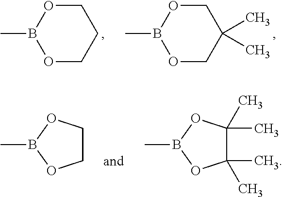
O1CCCOB1C.O1CC(C)(C)COB1C.B1(C)OCCO1.B1(C)OC(C)(C)C(C)(C)O1
